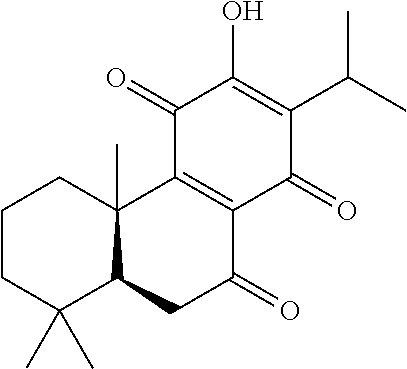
C1CC(C)(C)C2C(C)(C1)C1=C(C(=O)C2)C(=O)C(C(C)C)=C(O)C1=O
